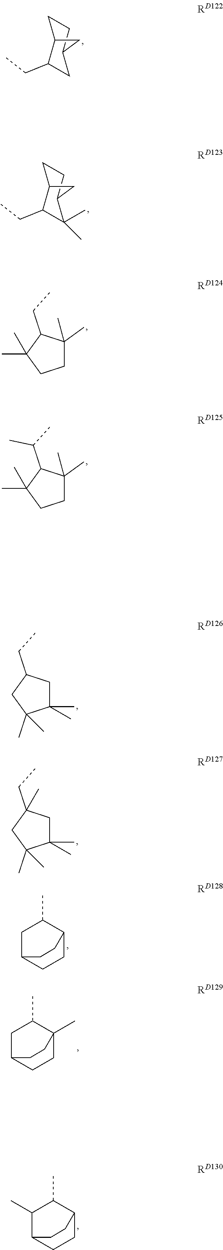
C1CC2C(CC)CC1C2.C1CC2C(CC)C(C)(C)C1C2.C1(C)(C)CCC(C)(C)C1CC.C1(C)(C)CCC(C)(C)C1C(C)C.C1C(C)(C)C(C)(C)CC1CC.C1C(C)(C)C(C)(C)CC1(CC)C.C1C2CCC(C1C)CC2.C1C2CCC(C)(C1C)CC2.C1(C)C2CCC(C1C)CC2
